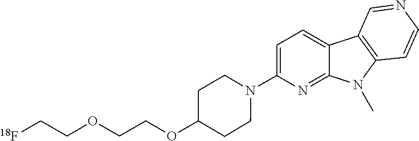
N1(C2=CC=C3C(=N2)N(C)C2=C3C=NC=C2)CCC(OCCOCC[18F])CC1
